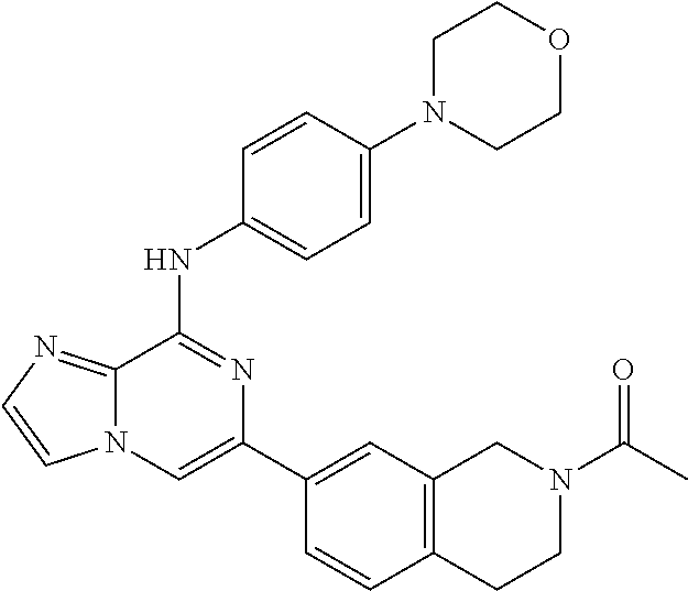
C1(C2=CC3=C(C=C2)CCN(C(=O)C)C3)=CN2C(=NC=C2)C(NC2=CC=C(N3CCOCC3)C=C2)=N1
